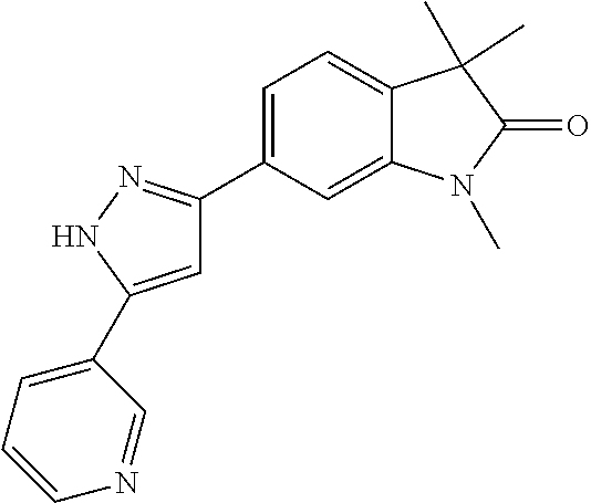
C1=C(C2=CC=CN=C2)NN=C1C1=CC=C2C(=C1)N(C)C(=O)C2(C)C
